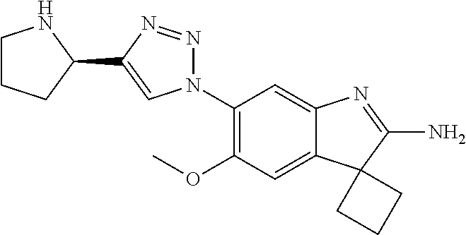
N1(C2=C(OC)C=C3C(=C2)N=C(N)C32CCC2)N=NC(C2NCCC2)=C1
